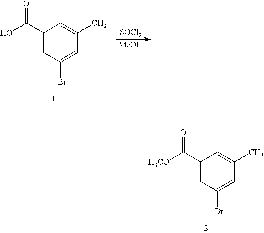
C1=C(Br)C=C(C(=O)O)C=C1C.[SOCl2].[MeOH].C1=C(Br)C=C(C(=O)[H3CO])C=C1C
